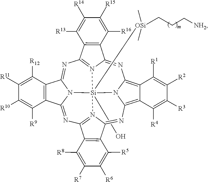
N1=C2N3=C(N=C4N5C(=NC6=N7C(=NC8=C9C(=C1N8[Si]753(O)[OSi](CCC[NH2])(C)C)C([R1])=C([R2])C([R3])=C9[R4])C1=C6C([R8])=C([R7])C([R6])=C1[R5])C1=C4C([R12])=C([R11])C([R10])=C1[R9])C1=C2C([R16])=C([R15])C([R14])=C1[R13]
